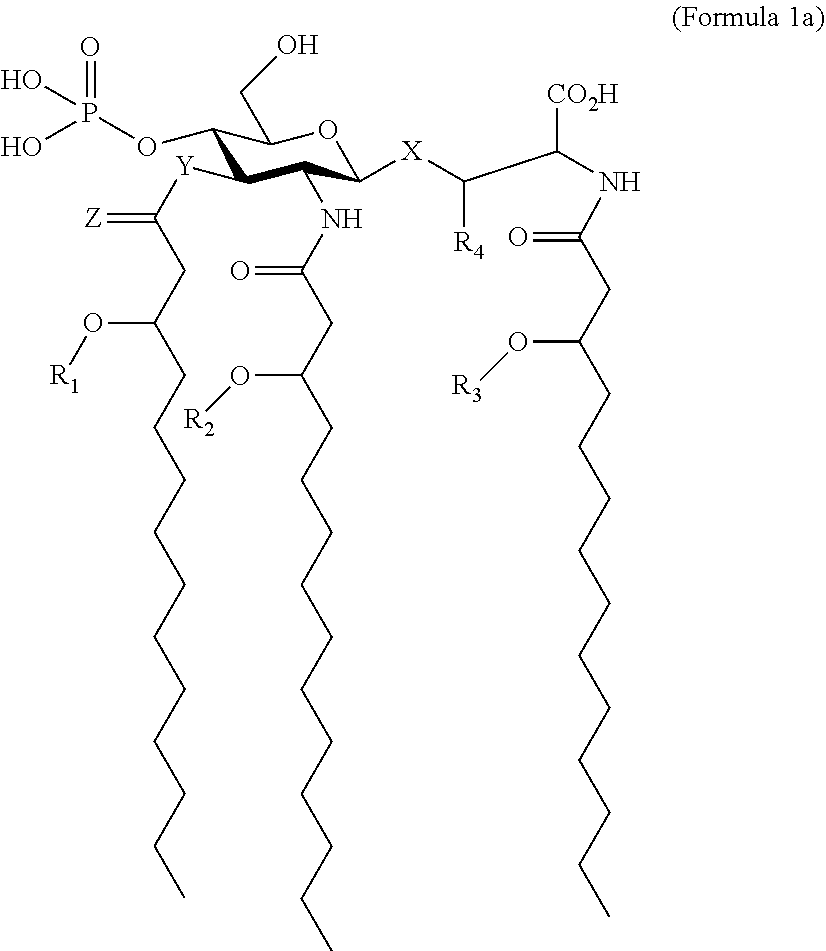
C1(OP(O)(O)=O)C([Y]C(=[Z])CC(CCCCCCCCCCC)O[R1])C(NC(CC(CCCCCCCCCCC)O[R2])=O)C([X]C(C(NC(CC(CCCCCCCCCCC)O[R3])=O)[CO2H])[R4])OC1CO
